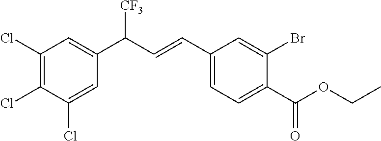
C1(C(=O)OCC)=CC=C(C=CC([CF3])C2=CC(Cl)=C(Cl)C(Cl)=C2)C=C1Br
